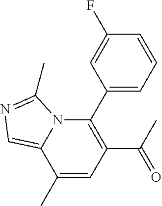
C1(C2=C(C(=O)C)C=C(C)C3=CN=C(C)N23)=CC=CC(F)=C1
